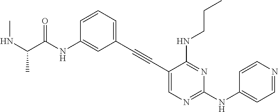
C1=C(NC(C(NC)C)=O)C=CC=C1C#CC1=CN=C(NC2=CC=NC=C2)N=C1NCCC
